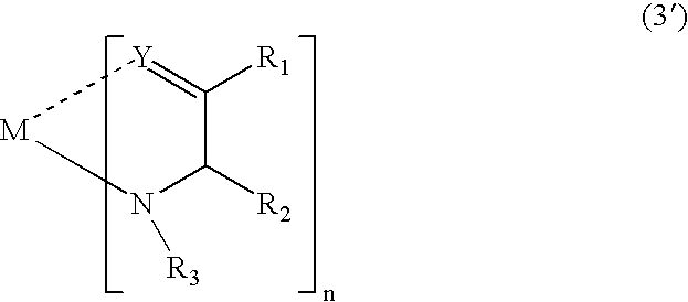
C1([R1])=[Y][M]N([R3])C1[R2]
